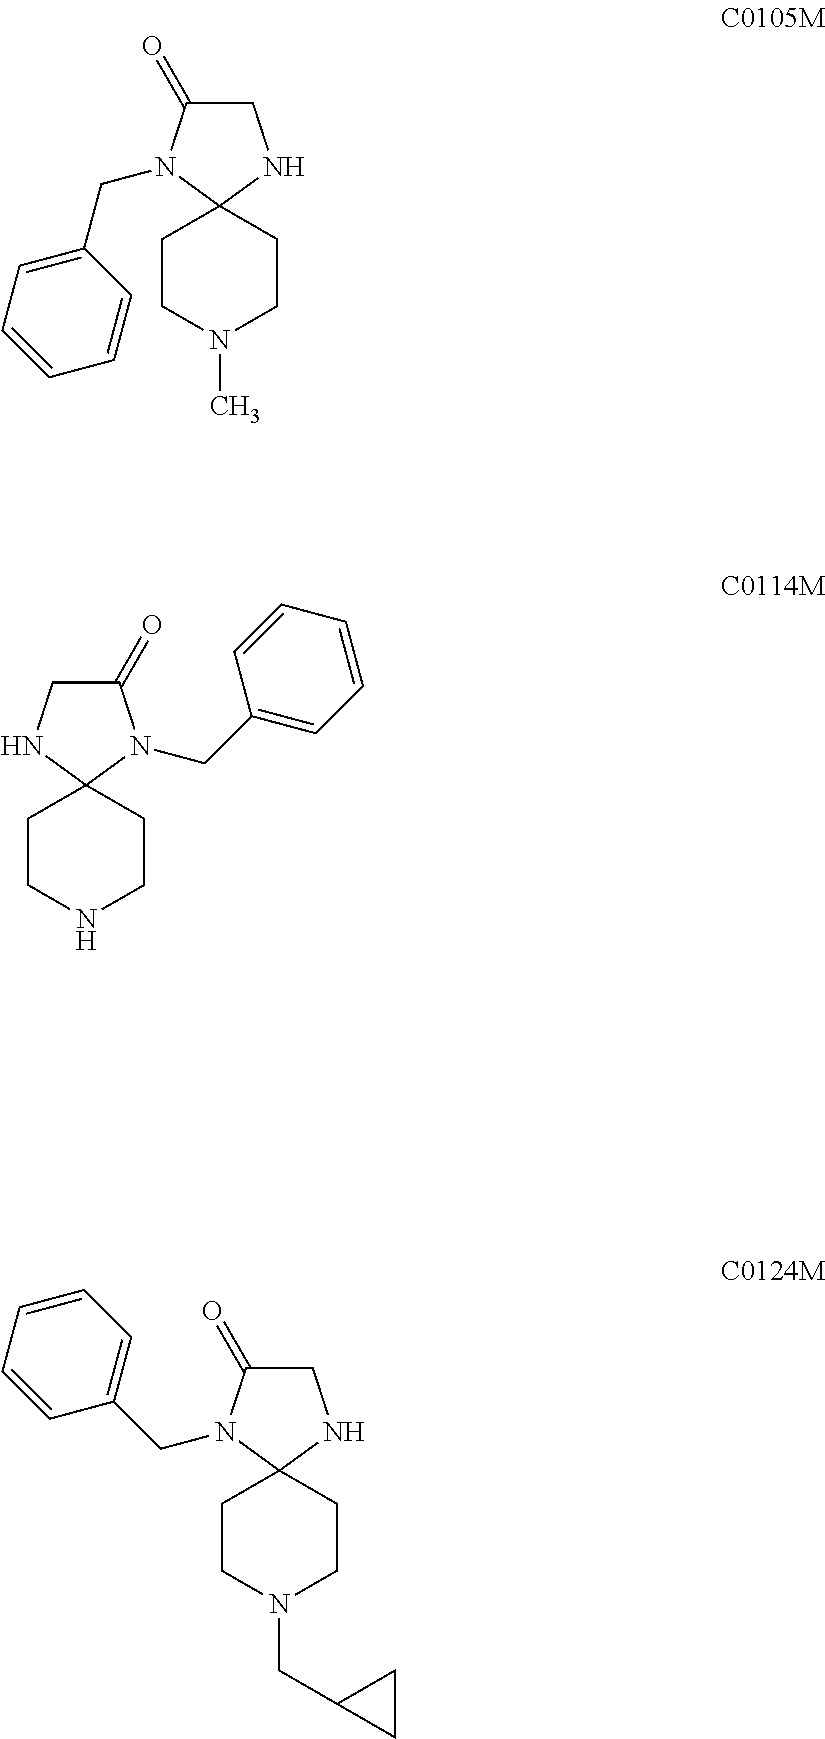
C1CN(C)CCC12NCC(=O)N2CC1=CC=CC=C1.C1CNCCC12NCC(=O)N2CC1=CC=CC=C1.C1CN(CC2CC2)CCC12NCC(=O)N2CC1=CC=CC=C1
